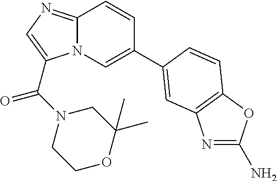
N12C(=NC=C1C(=O)N1CCOC(C)(C)C1)C=CC(C1=CC3=C(OC(N)=N3)C=C1)=C2
